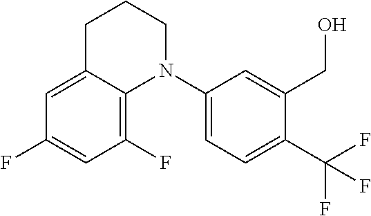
C1=C2C(=C(F)C=C1F)N(C1=CC=C(C(F)(F)F)C(CO)=C1)CCC2
